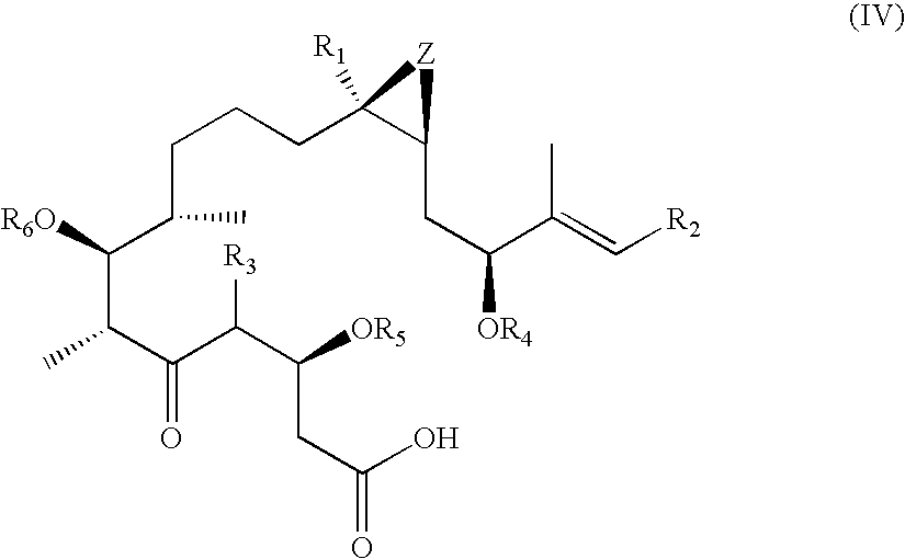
C(C(C(C([R3])C([OR5])CC(=O)O)=O)C)(C(CCCC1([R1])C(CC([OR4])C(C)=C[R2])[Z]1)C)[R6O]
